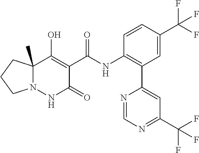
C1(C(NC2=C(C3=CC(C(F)(F)F)=NC=N3)C=C(C(F)(F)F)C=C2)=O)=C(O)C2(C)N(NC1=O)CCC2
